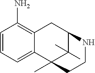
C12=C(N)C=CC=C1C1(C)C(C)(C)C(C2)NCC1
